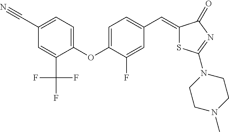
C1(C#N)=CC=C(OC2=CC=C(C=C3SC(N4CCN(C)CC4)=NC3=O)C=C2F)C(C(F)(F)F)=C1
